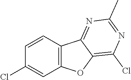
C1(Cl)=CC2=C(C=C1)C1=NC(C)=NC(Cl)=C1O2
